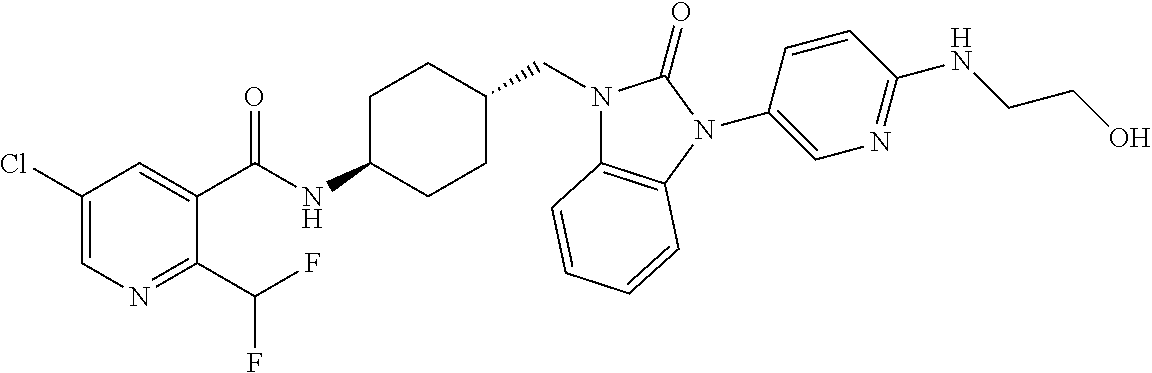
C1(Cl)=CN=C(C(F)F)C(C(NC2CCC(CN3C4=C(N(C5=CN=C(NCCO)C=C5)C3=O)C=CC=C4)CC2)=O)=C1
